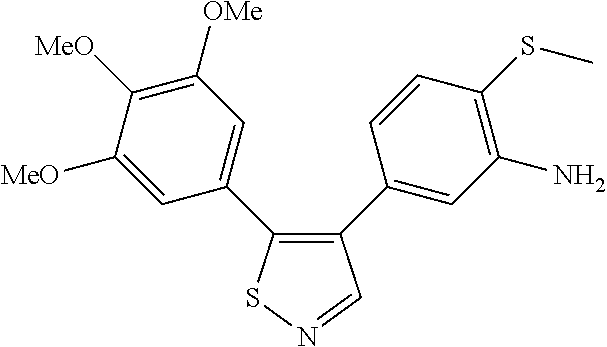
C1([MeO])=CC(C2=C(C3=CC(N)=C(SC)C=C3)C=NS2)=CC([OMe])=C1[MeO]
